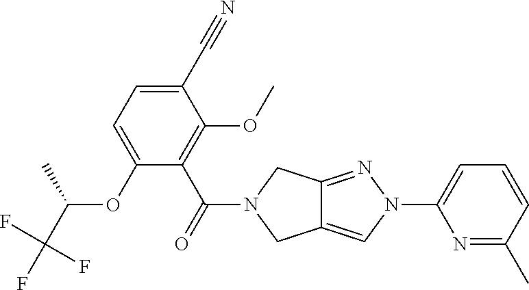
C1(C#N)=CC=C(OC(C)C(F)(F)F)C(C(N2CC3=CN(C4=CC=CC(C)=N4)N=C3C2)=O)=C1OC
